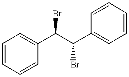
C1=CC=CC(C(C(C2=CC=CC=C2)Br)Br)=C1
